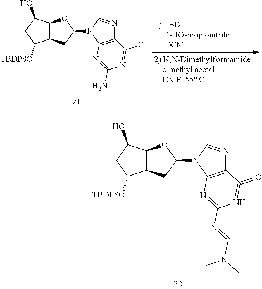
C12C(C(O)CC1[TBDPSO])OC(N1C3=C(N=C1)C(Cl)=NC(N)=N3)C2.C12C(C(O)CC1[TBDPSO])OC(N1C3=C(N=C1)C(=O)=NC(N=CN(C)C)=N3)C2
